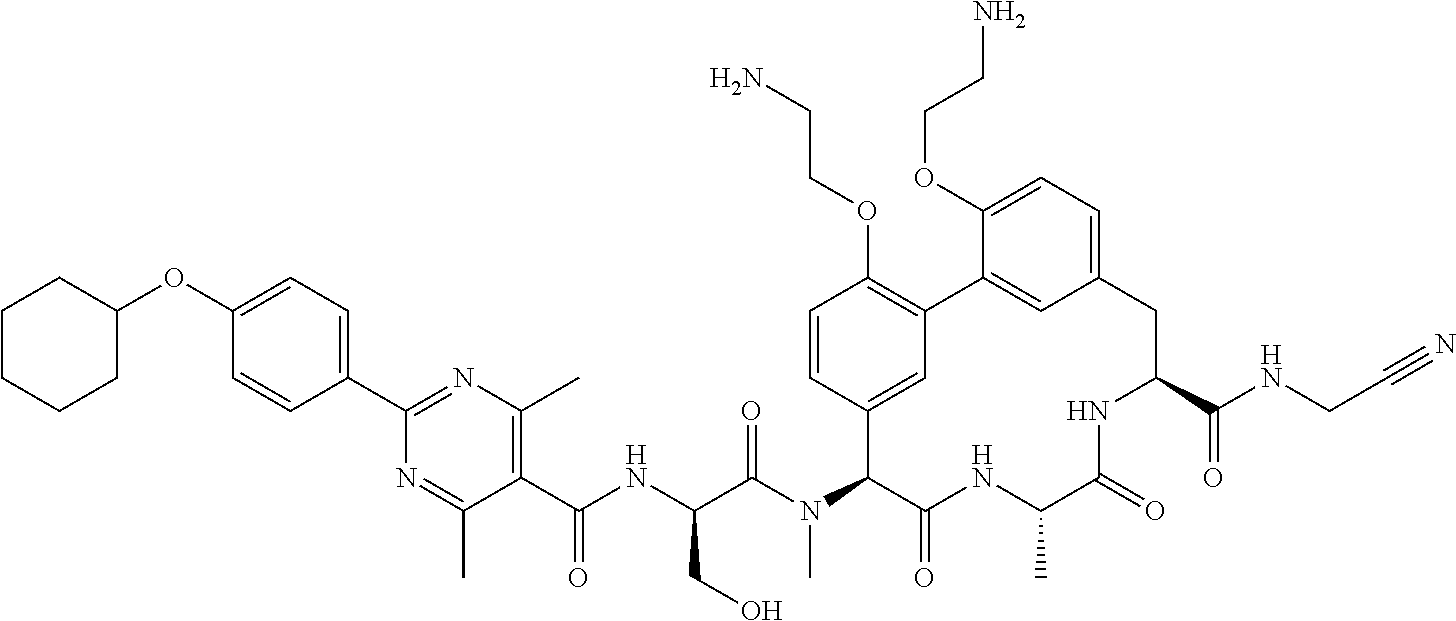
C(C(N(C1C(=O)NC(C)C(=O)NC(C(NCC#N)=O)CC2=CC=C(OCCN)C(=C2)C2=C(OCCN)C=CC1=C2)C)=O)(NC(C1=C(C)N=C(C2=CC=C(OC3CCCCC3)C=C2)N=C1C)=O)CO
